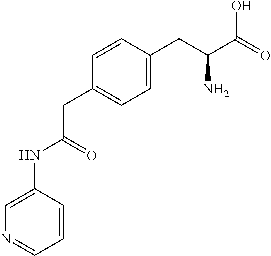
C1=C(NC(CC2=CC=C(CC(C(=O)O)N)C=C2)=O)C=CC=N1
